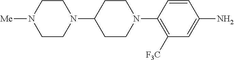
C1CN(C2CCN(C3=C([F3C])C=C(N)C=C3)CC2)CCN1[Me]
